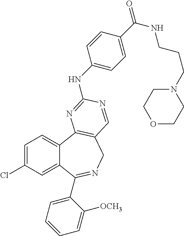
C1=C(Cl)C=C2C(=C1)C1=C(CN=C2C2=CC=CC=C2[OCH3])C=NC(NC2=CC=C(C(NCCCN3CCOCC3)=O)C=C2)=N1
